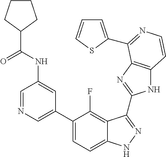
C1=C(C2=CC=C3C(=C2F)C(C2=NC4=C(N2)C=CN=C4C2=CC=CS2)=NN3)C=C(NC(C2CCCC2)=O)C=N1
